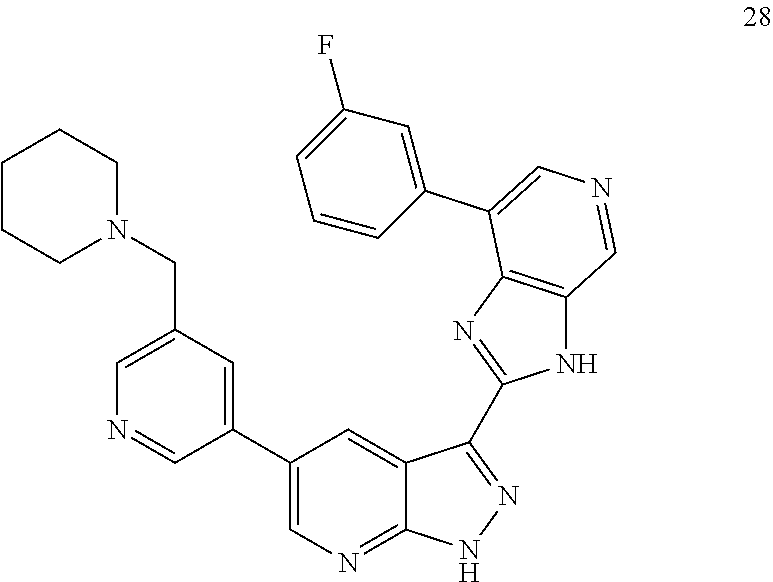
C1(C2=CC(CN3CCCCC3)=CN=C2)=CN=C2C(=C1)C(C1=NC3=C(N1)C=NC=C3C1=CC(F)=CC=C1)=NN2
